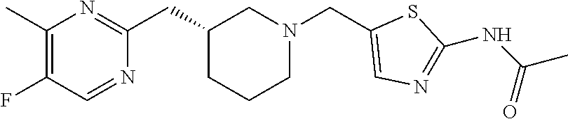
C1(C)=C(F)C=NC(CC2CCCN(CC3=CN=C(NC(C)=O)S3)C2)=N1
